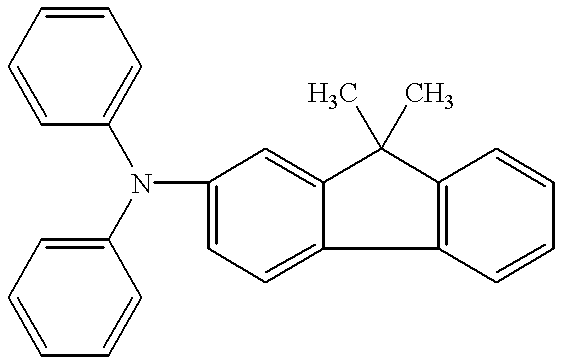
C1=CC=CC(N(C2=CC=CC=C2)C2=CC=C3C(=C2)C(C)(C)C2=C3C=CC=C2)=C1
